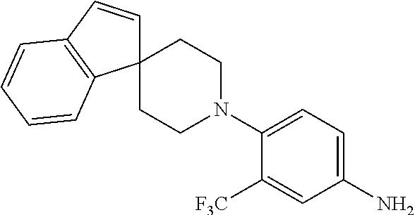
C1(N)=CC=C(N2CCC3(CC2)C=CC2=C3C=CC=C2)C([F3C])=C1
